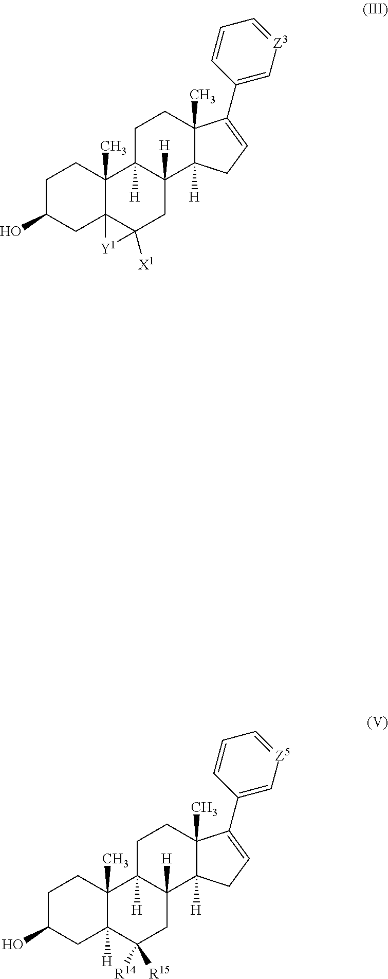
C1C(O)CC23C(C)(C1)C1([H])C([H])(CC2([X1])[Y1]3)C2([H])C(C)(CC1)C(C1=C[Z3]=CC=C1)=CC2.C1C(O)CC2([H])C(C)(C1)C1([H])C([H])(CC2([R14])[R15])C2([H])C(C)(CC1)C(C1=C[Z5]=CC=C1)=CC2
